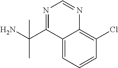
C12=CC=CC(Cl)=C1N=CN=C2C(N)(C)C
